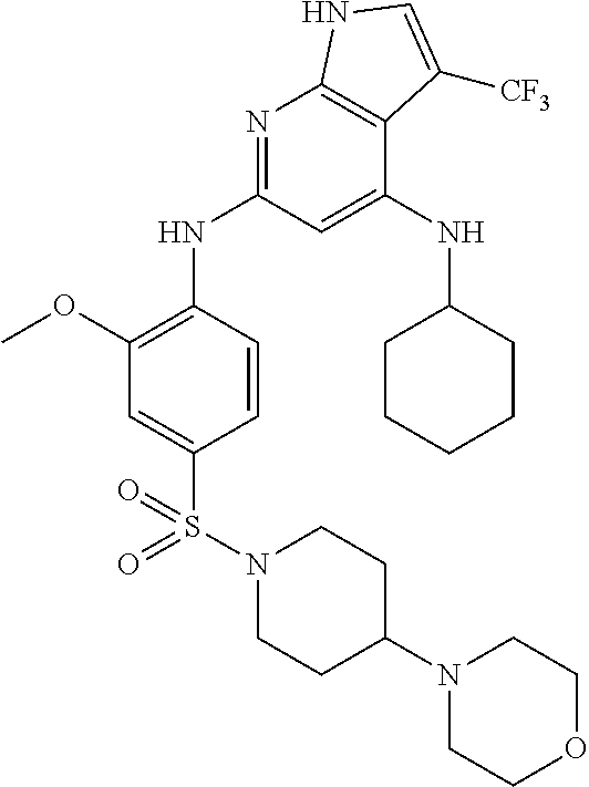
COC1=C(NC2=NC3=C(C(NC4CCCCC4)=C2)C([CF3])=CN3)C=CC(S(N2CCC(N3CCOCC3)CC2)(=O)=O)=C1
